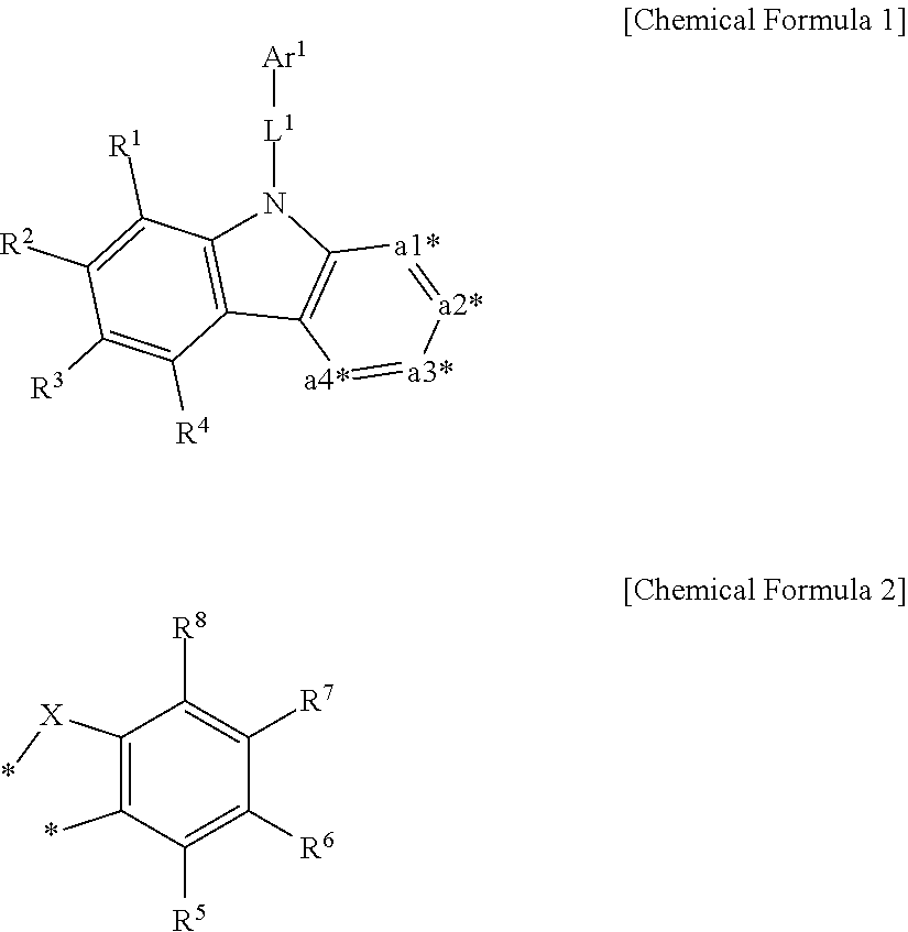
[L1](N1C2=C(C3=C1[a1*]=[a2*][a3*]=[a4*]3)C([R4])=C([R3])C([R2])=C2[R1])[Ar1].C1([X]*)=C(*)C([R5])=C([R6])C([R7])=C1[R8]
